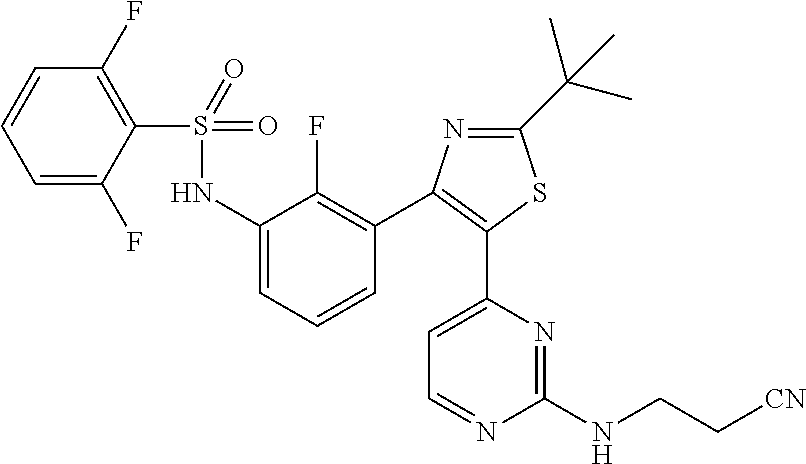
C1=C(C2=C(C3=C(F)C(NS(=O)(=O)C4=C(F)C=CC=C4F)=CC=C3)N=C(C(C)(C)C)S2)N=C(NCC[CN])N=C1
